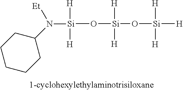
[Si](O[Si](O[Si]([H])([H])[H])([H])[H])([H])([H])N(C1CCCCC1)[Et]
